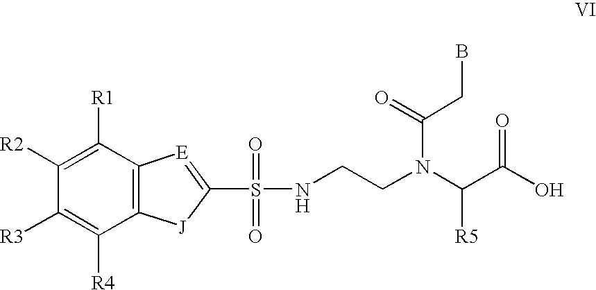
N(C(C(O)=O)[R5])(CCNS(=O)(=O)C1=[E]C2=C([J]1)C([R4])=C([R3])C([R2])=C2[R1])C(CB)=O
